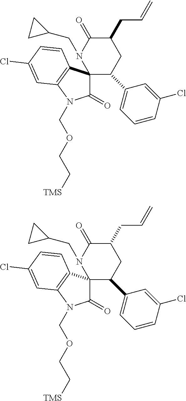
C1C(CC=C)C(=O)N(CC2CC2)C2(C1C1=CC=CC(Cl)=C1)C(=O)N(COCC[TMS])C1=C2C=CC(Cl)=C1.C1C(CC=C)C(=O)N(CC2CC2)C2(C1C1=CC=CC(Cl)=C1)C(=O)N(COCC[TMS])C1=C2C=CC(Cl)=C1
